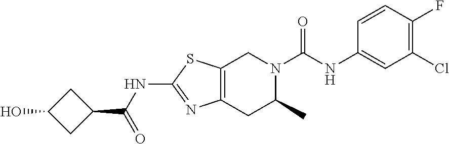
C12=C(CC(C)N(C(NC3=CC(Cl)=C(F)C=C3)=O)C1)N=C(NC(=O)C1CC(O)C1)S2
